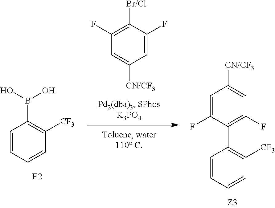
C1=C([CN/CF3])C=C(F)C([Br/Cl])=C1F.C1=CC=CC([CF3])=C1C1=C(F)C=C([CN/CF3])C=C1F.C1=CC=CC([CF3])=C1B(O)O
